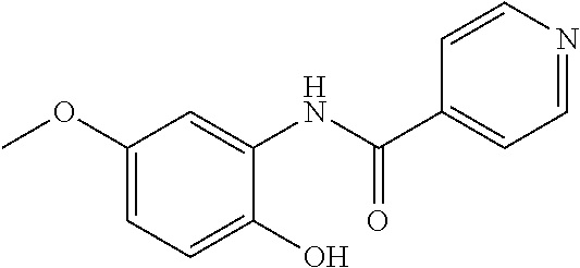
C1(OC)=CC=C(O)C(NC(C2=CC=NC=C2)=O)=C1
